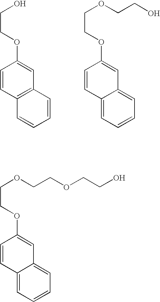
C12=C(C=C(OCCO)C=C1)C=CC=C2.C12=CC=CC=C1C=C(OCCOCCO)C=C2.C12=CC=CC=C1C=C(OCCOCCOCCO)C=C2
